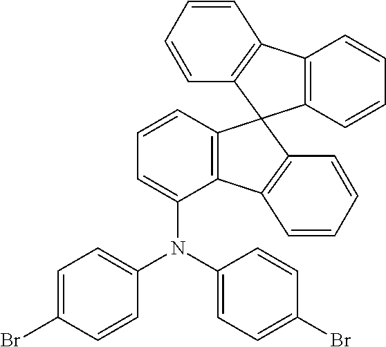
C12=C(C=CC=C1)C1(C3=C2C=CC=C3)C2=C(C(N(C3=CC=C(Br)C=C3)C3=CC=C(Br)C=C3)=CC=C2)C2=C1C=CC=C2
